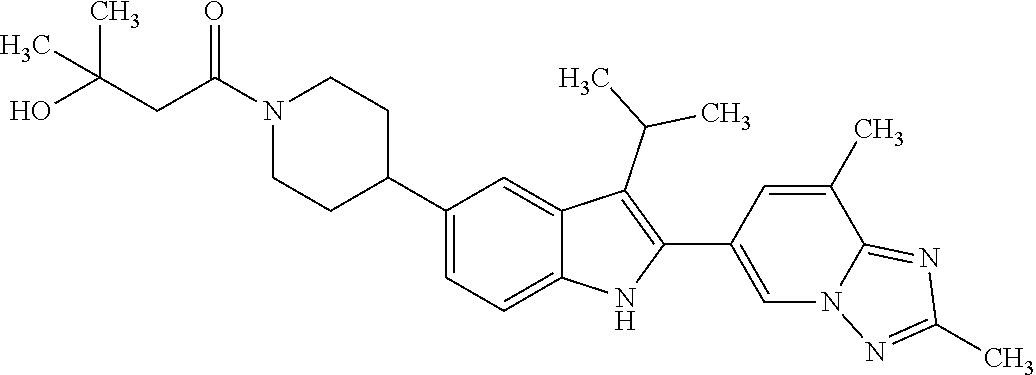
N1(C(CC(O)(C)C)=O)CCC(C2=CC=C3C(=C2)C(C(C)C)=C(C2=CN4C(=NC(C)=N4)C(C)=C2)N3)CC1
